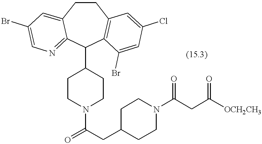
C1CC2=CC(Br)=CN=C2C(C2CCN(C(=O)CC3CCN(C(CC([OCH2CH3])=O)=O)CC3)CC2)C2=C1C=C(Cl)C=C2Br
